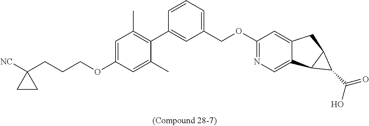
C1(C)=CC(OCCCC2([NC])CC2)=CC(C)=C1C1=CC(COC2=NC=C3C(=C2)CC2C3C2C(=O)O)=CC=C1
